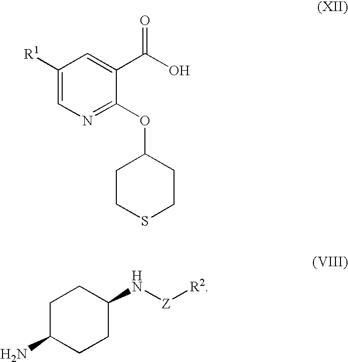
NC1CCC(N[Z][R2])CC1.C1CSCCC1OC1=NC=C([R1])C=C1C(O)=O
